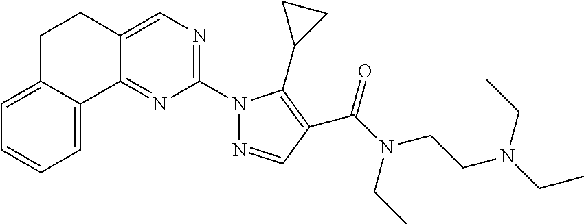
C1=C2C(=NC(N3N=CC(C(N(CC)CCN(CC)CC)=O)=C3C3CC3)=N1)C1=CC=CC=C1CC2
